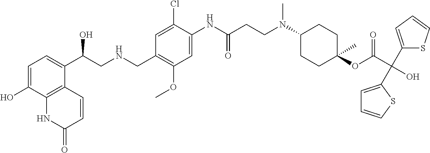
C1=C(O)C2=C(C(C(CNCC3=C(OC)C=C(NC(CCN(C4CCC(OC(C(O)(C5=CC=CS5)C5=CC=CS5)=O)(C)CC4)C)=O)C(Cl)=C3)O)=C1)C=CC(=O)N2
